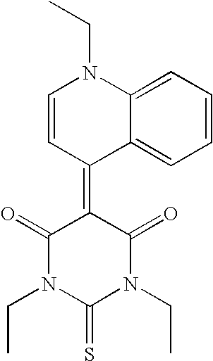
C1=C2C(=CC=C1)C(=C1C(=O)N(CC)C(=S)N(CC)C1=O)C=CN2CC
